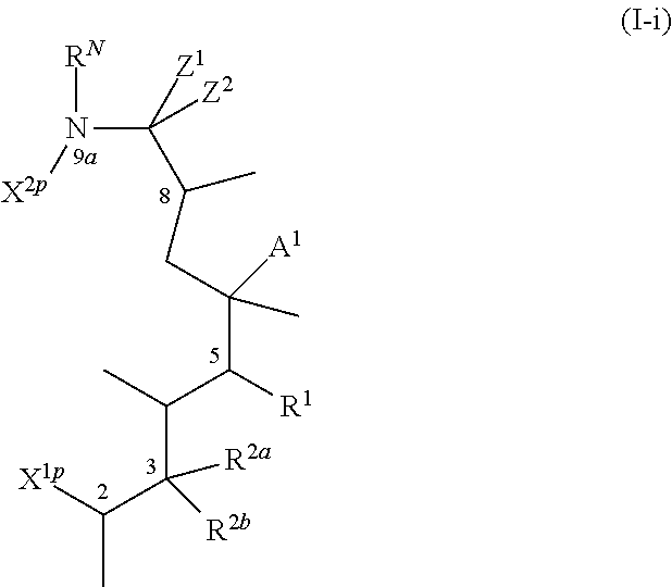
[RN]N(C([Z1])(C(CC(C([R1])C(C)C(C([X1p])C)([R2a])[R2b])(C)[A1])C)[Z2])[X2p]
